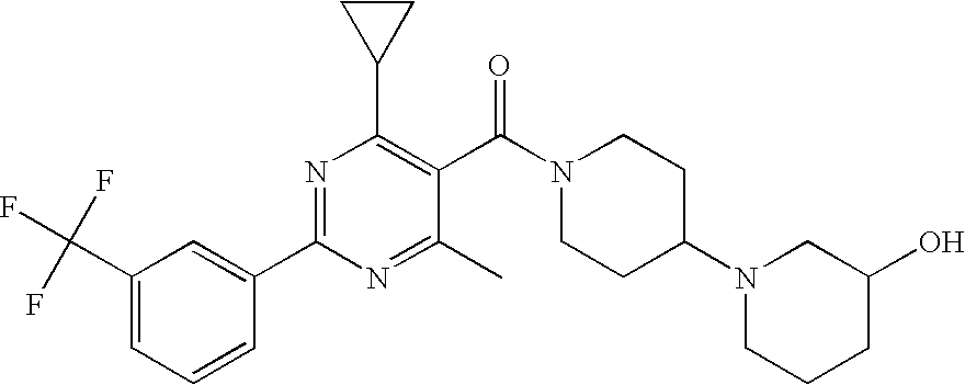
N1=C(C2=CC(C(F)(F)F)=CC=C2)N=C(C)C(C(N2CCC(N3CCCC(O)C3)CC2)=O)=C1C1CC1
